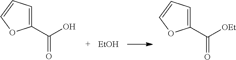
[EtOH].C(O)(=O)C1=CC=CO1.C([OEt])(=O)C1=CC=CO1
